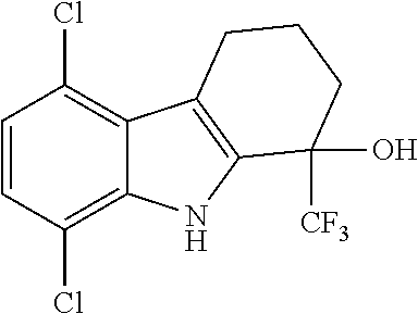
C1=CC(Cl)=C2C(=C1Cl)C1=C(N2)C([CF3])(O)CCC1
